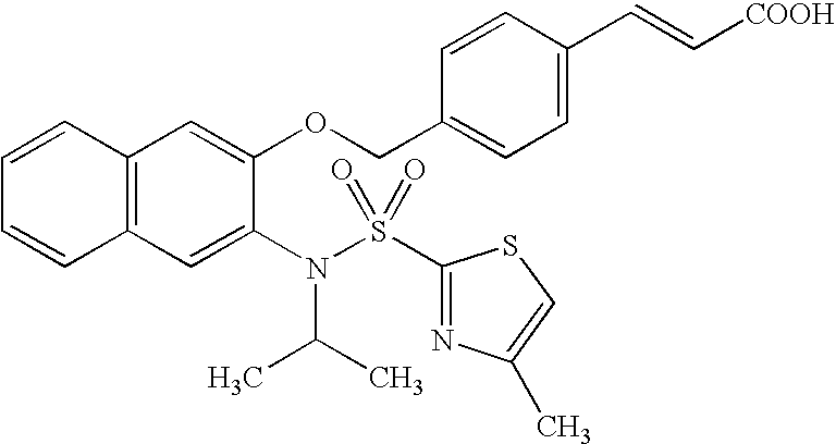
C12=C(C=C(N(C(C)C)S(C3=NC(C)=CS3)(=O)=O)C(OCC3=CC=C(C=C[COOH])C=C3)=C1)C=CC=C2
